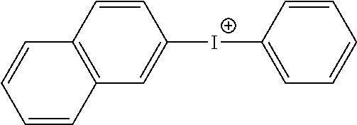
C12=C(C=CC([I+]C3=CC=CC=C3)=C1)C=CC=C2
